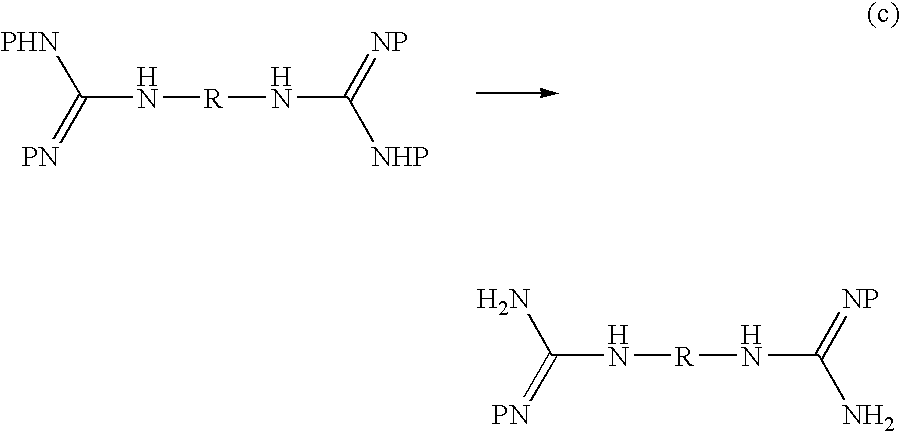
C([PHN])(=[PN])N[R]NC(=[NP])[NHP].C(N)(=[PN])N[R]NC(=[NP])N
